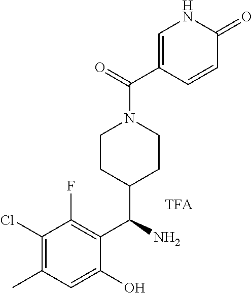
C1(Cl)=C(C)C=C(O)C(C(N)C2CCN(C(=O)C3=CNC(=O)C=C3)CC2)=C1F
